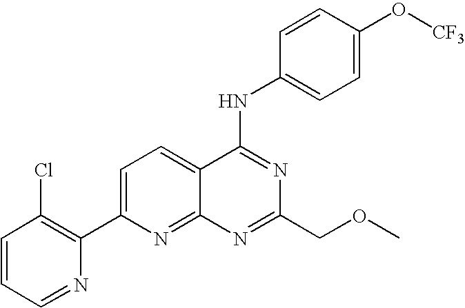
C1=CC=NC(C2=CC=C3C(=N2)N=C(COC)N=C3NC2=CC=C(O[CF3])C=C2)=C1Cl
